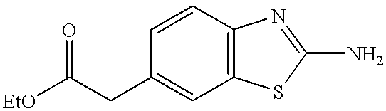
C1=CC2=C(C=C1CC([EtO])=O)SC(N)=N2
